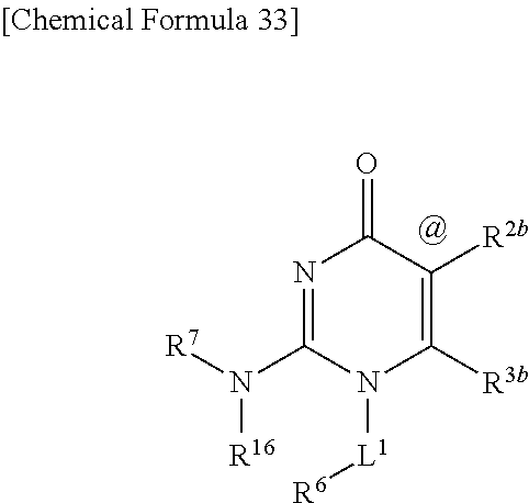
N1=C(N([R16])[R7])N([L1][R6])C([R3b])=C([R2b])C1=O
